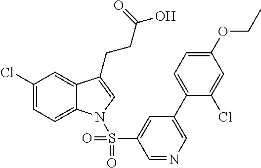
C1(Cl)=CC=C2C(=C1)C(CCC(=O)O)=CN2S(C1=CC(C2=CC=C(OCC)C=C2Cl)=CN=C1)(=O)=O
